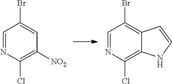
C1=NC(Cl)=C([NO2])C=C1Br.C1=NC(Cl)=C2C(=C1Br)C=CN2
